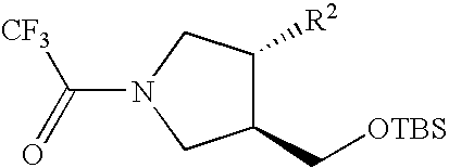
C1(C[OTBS])C([R2])CN(C([CF3])=O)C1
